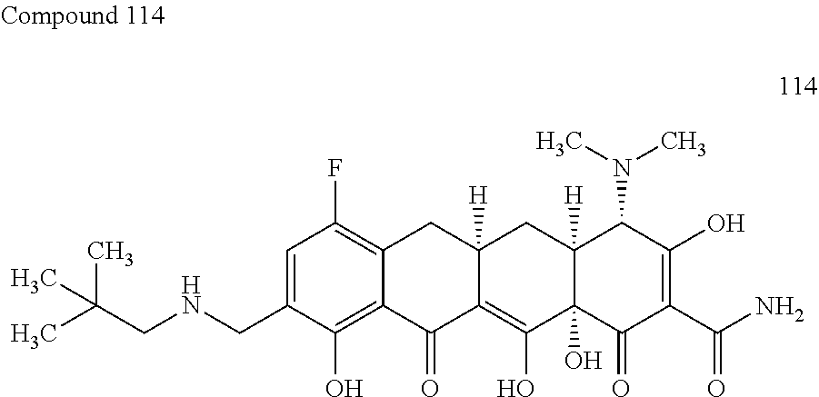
C1=C(CNCC(C)(C)C)C(O)=C2C(=C1F)CC1([H])C(=C(O)C3(O)C([H])(C1)C(N(C)C)C(O)=C(C(N)=O)C3=O)C2=O
